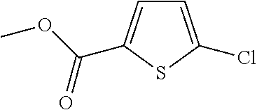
C1=C(Cl)SC(C(OC)=O)=C1
